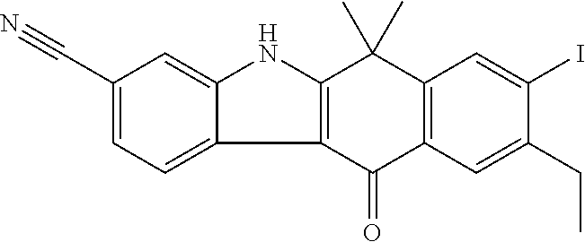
C12=C(C=C(CC)C(I)=C1)C(=O)C1=C(C2(C)C)NC2=CC(C#N)=CC=C12
